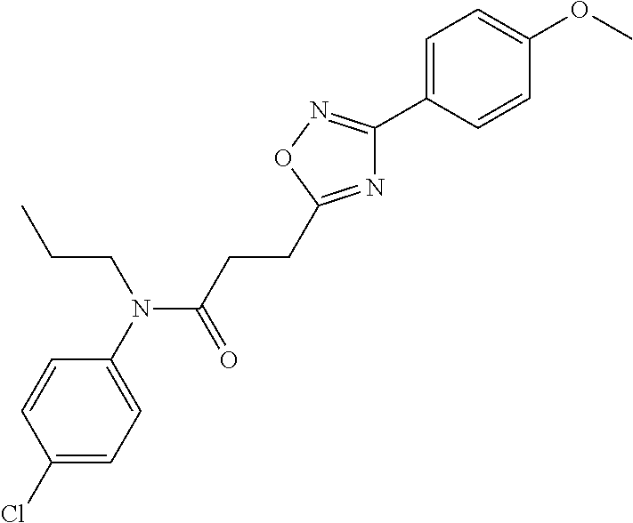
C1(N(C(CCC2=NC(C3=CC=C(OC)C=C3)=NO2)=O)CCC)=CC=C(Cl)C=C1
